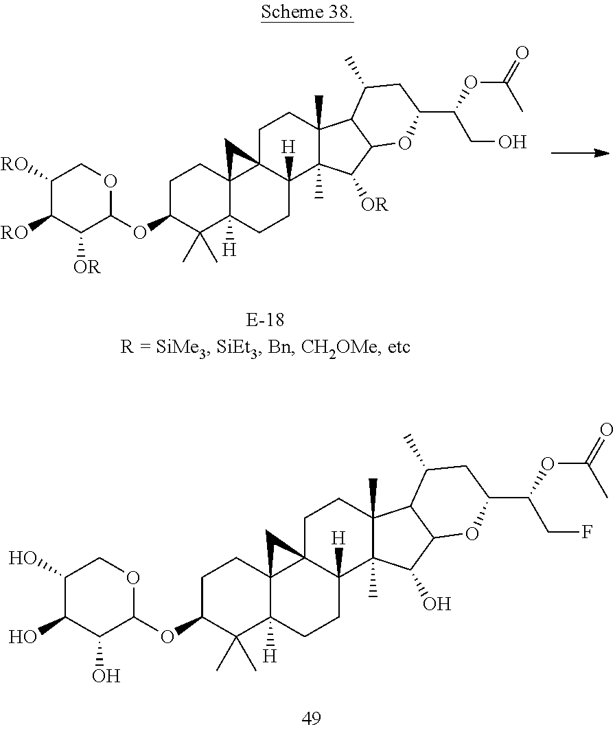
C1([RO])C([RO])C([OR])C(OC2C(C)(C)C3([H])C4(CC2)C2(C([H])(CC3)C3(C)C(C)(CC2)C2C(C3[OR])OC(C(OC(=O)C)CO)CC2C)C4)OC1.C1(O)C(O)C(O)C(OC2C(C)(C)C3([H])C4(CC2)C2(C([H])(CC3)C3(C)C(C)(CC2)C2C(C3O)OC(C(OC(=O)C)CF)CC2C)C4)OC1
